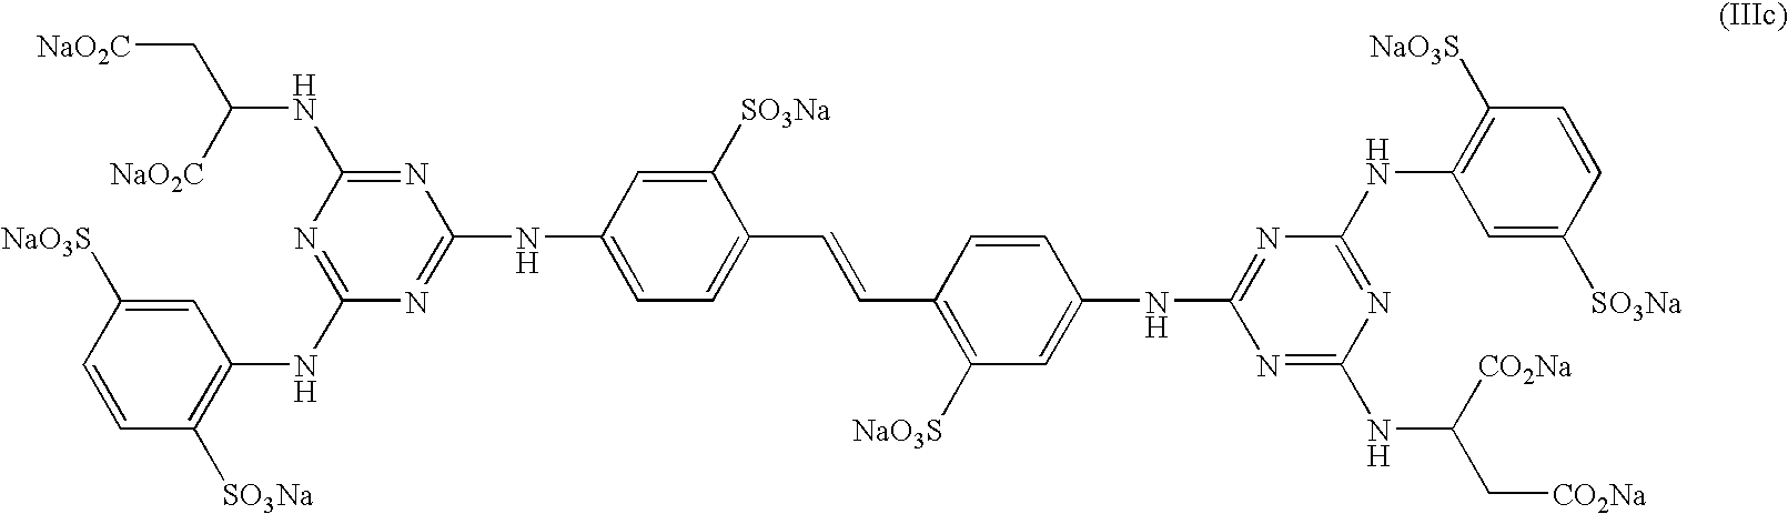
C1([SO3Na])=C(NC2=NC(NC(C[NaO2C])[NaO2C])=NC(NC3=CC=C(C=CC4=C([NaO3S])C=C(NC5=NC(NC6=C([NaO3S])C=CC([SO3Na])=C6)=NC(NC(C[CO2Na])[CO2Na])=N5)C=C4)C([SO3Na])=C3)=N2)C=C([NaO3S])C=C1
